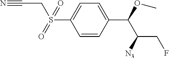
C1=CC(C(OC)C([N3])CF)=CC=C1S(CC#N)(=O)=O
